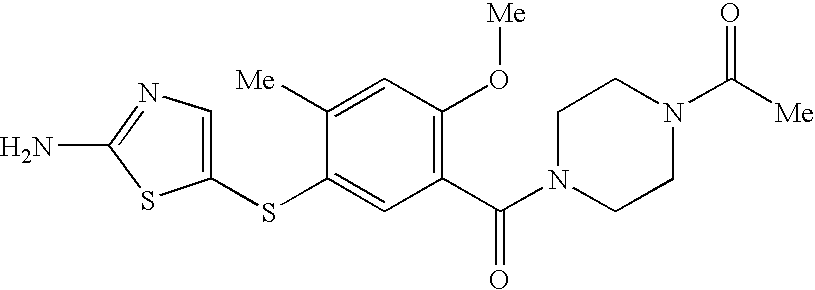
C1(SC2=CC(C(N3CCN(C([Me])=O)CC3)=O)=C(O[Me])C=C2[Me])=CN=C(N)S1
